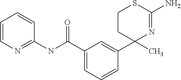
C1CC(C2=CC(C(NC3=NC=CC=C3)=O)=CC=C2)(C)N=C(N)S1
